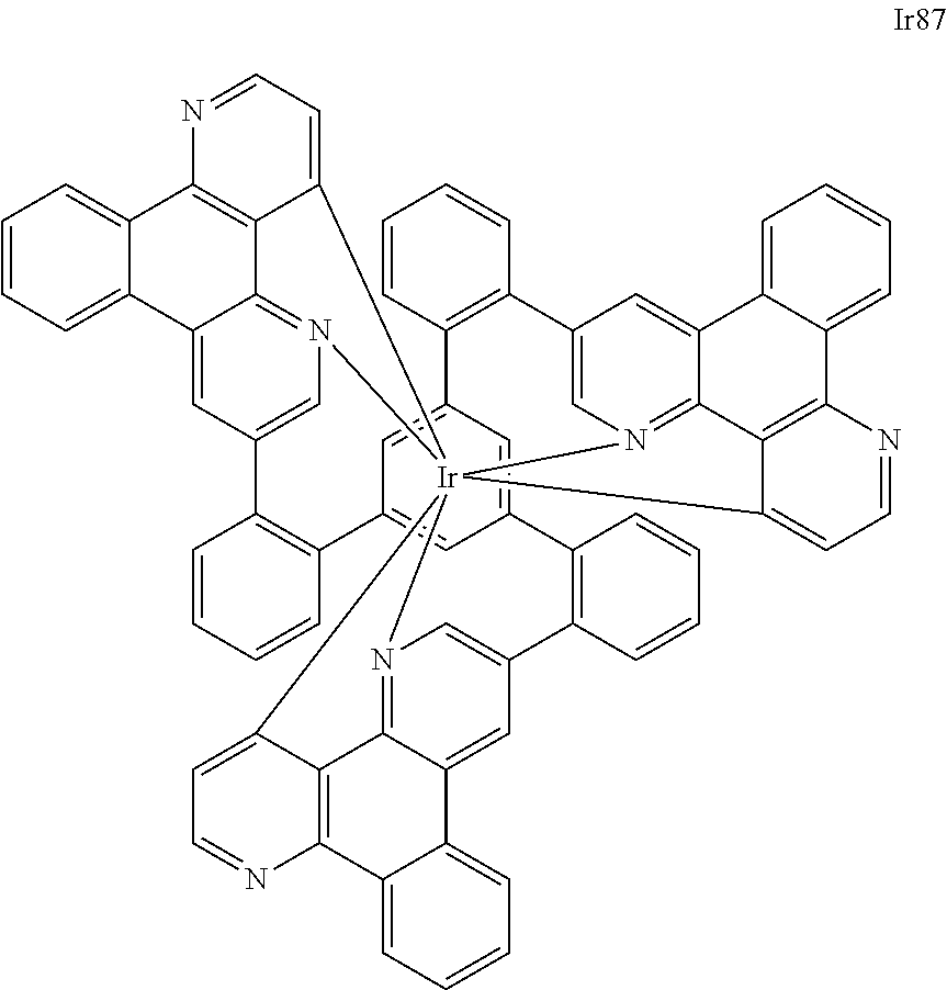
N1=CC=C2C3=C1C1=CC=CC=C1C1=CC4=CN(=C31)[Ir]2135N2=C6C(=CC(=C2)C2=C(C=CC=C2)C2=CC(=CC(=C2)C2=C(C=CC=C2)C2=CN1=C1C(=C2)C2=CC=CC=C2C2=C1C3=CC=N2)C1=C4C=CC=C1)C1=CC=CC=C1C1=C6C5=CC=N1
